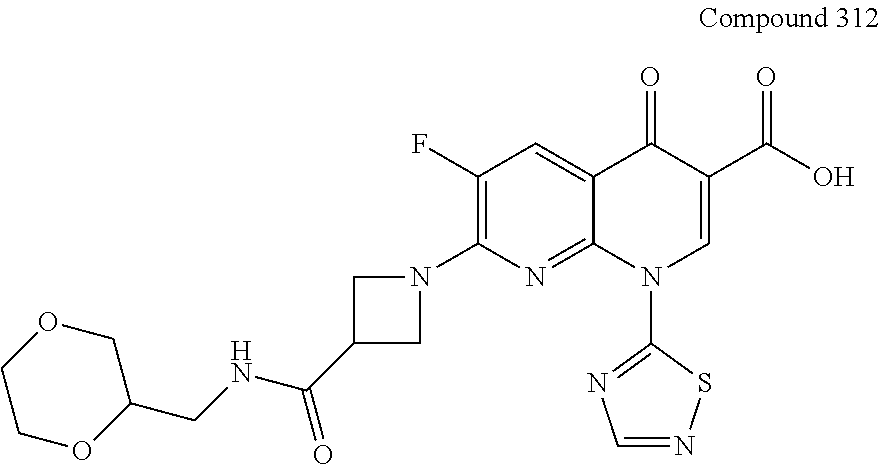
C1(F)=C(N2CC(C(=O)NCC3COCCO3)C2)N=C2C(=C1)C(=O)C(C(=O)O)=CN2C1=NC=NS1
